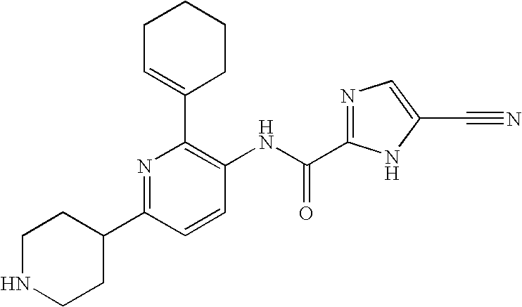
N1CCC(C2=NC(C3=CCCCC3)=C(NC(=O)C3=NC=C(C#N)N3)C=C2)CC1
